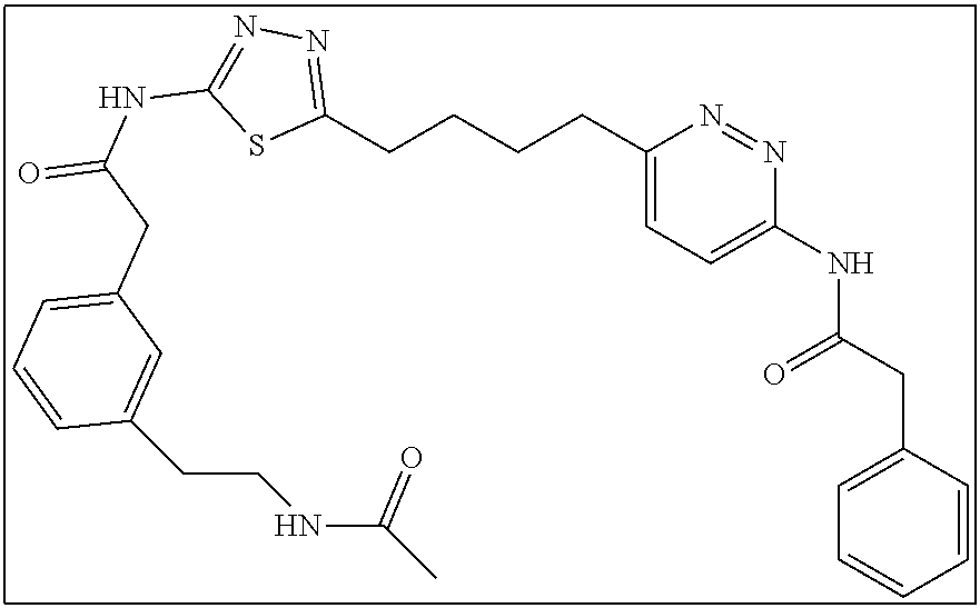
C1(CCCCC2=NN=C(NC(=O)CC3=CC=CC(CCNC(C)=O)=C3)S2)=CC=C(NC(CC2=CC=CC=C2)=O)N=N1
